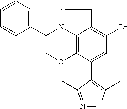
C12=C3C(C4=C(C)ON=C4C)=CC(Br)=C1C=NN2C(C1=CC=CC=C1)CO3
